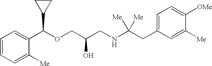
C1(C(OCC(CNC(CC2=CC=C([OMe])C([Me])=C2)([Me])[Me])O)C2CC2)=CC=CC=C1[Me]
